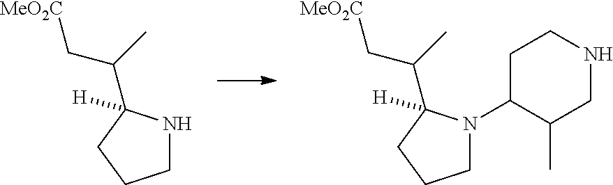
C1NC(C(C[MeO2C])C)([H])CC1.C1N(C2C(C)CNCC2)C(C(C[MeO2C])C)([H])CC1
